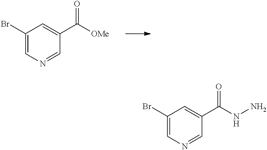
C1(Br)=CN=CC(C([OMe])=O)=C1.C1(Br)=CN=CC(C(NN)=O)=C1
